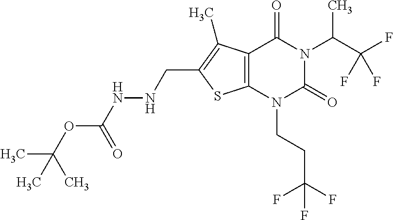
C12=C(N(CCC(F)(F)F)C(=O)N(C(C(F)(F)F)C)C1=O)SC(CNNC(OC(C)(C)C)=O)=C2C
